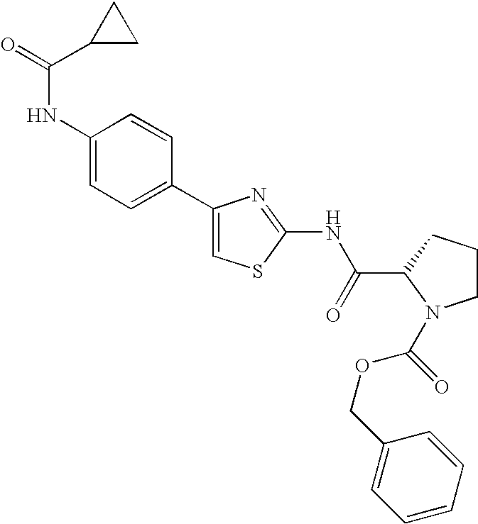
C1(NC(=O)C2CC2)=CC=C(C2=CSC(NC(C3CCCN3C(=O)OCC3=CC=CC=C3)=O)=N2)C=C1
